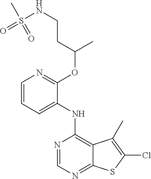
C1(NC2=C3C(=NC=N2)SC(Cl)=C3C)=CC=CN=C1OC(C)CCNS(C)(=O)=O
